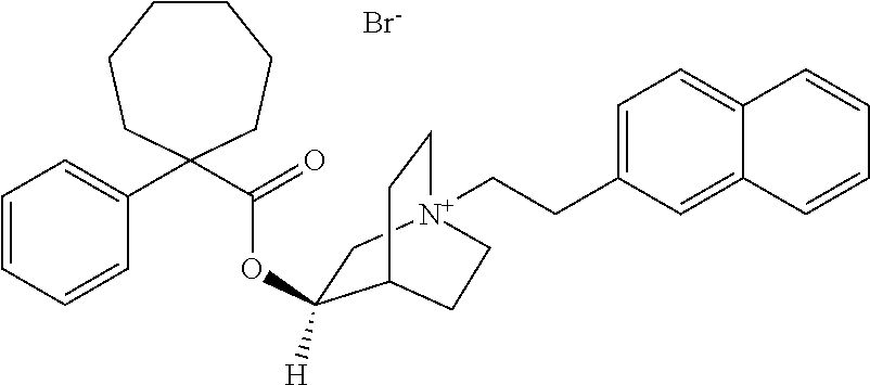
[Br-].C1(C2(C(=O)OC3([H])C[N+]4(CCC5=CC=C6C(=C5)C=CC=C6)CCC3CC4)CCCCCC2)=CC=CC=C1
